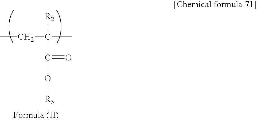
CCC(C)([R2])C(=O)O[R3]
